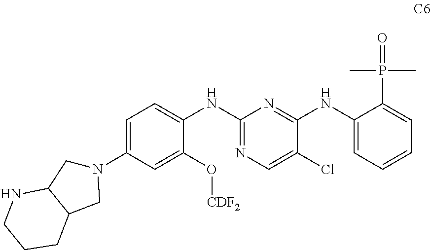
C1(N2CC3C(C2)CCCN3)=CC=C(NC2=NC=C(Cl)C(NC3=CC=CC=C3P(C)(C)=O)=N2)C(O[CDF2])=C1
